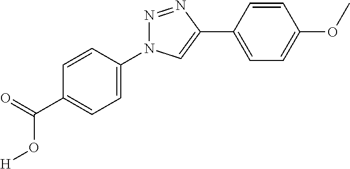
C1(N2N=NC(C3=CC=C(OC)C=C3)=C2)=CC=C(C(=O)O[H])C=C1
